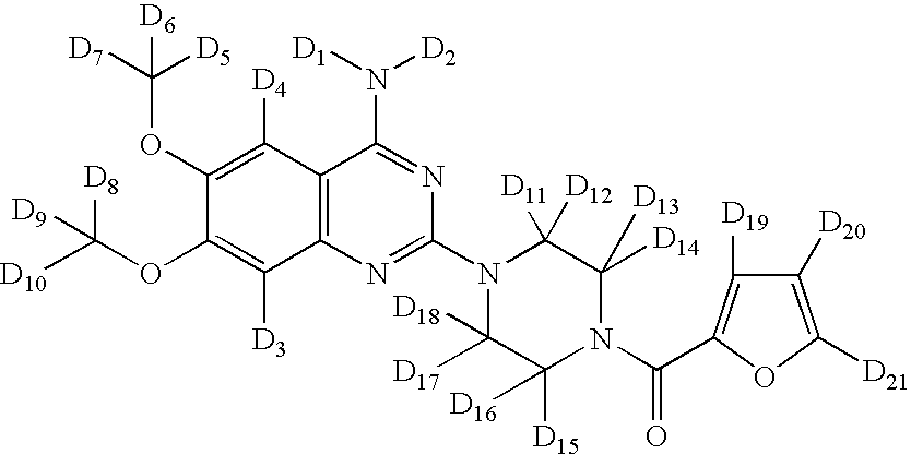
C12=C(N=C(N3C([D18])([D17])C([D15])([D16])N(C(=O)C4=C([D19])C([D20])=C([D21])O4)C([D13])([D14])C3([D11])[D12])N=C1N([D1])[D2])C([D3])=C(OC([D10])([D8])[D9])C(OC([D7])([D5])[D6])=C2[D4]
